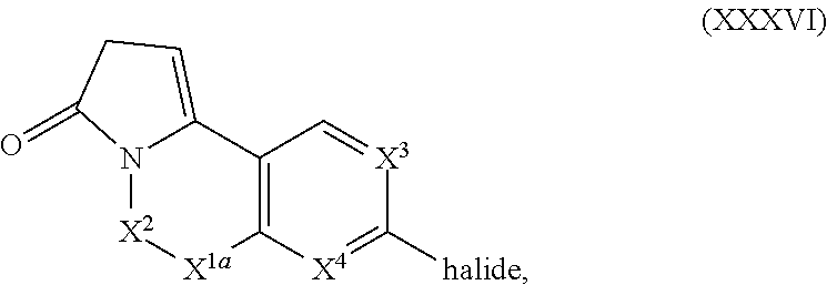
C12=C([X4]=C([halide])[X3]=C1)[X1a][X2]N1C2=CCC1=O
